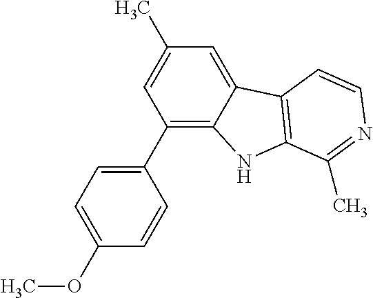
C1(C2=CC=C(OC)C=C2)=C2C(=CC(C)=C1)C1=C(N2)C(C)=NC=C1
